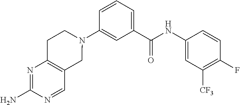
C1(N2CCC3=C(C2)C=NC(N)=N3)=CC(C(NC2=CC([CF3])=C(F)C=C2)=O)=CC=C1
